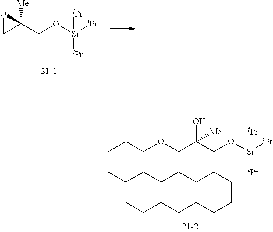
C(CCCCCCCCCCCCC)CCCCOCC(CO[Si]([iPr])([iPr])[iPr])(O)[Me].O1CC1([Me])CO[Si]([iPr])([iPr])[iPr]
